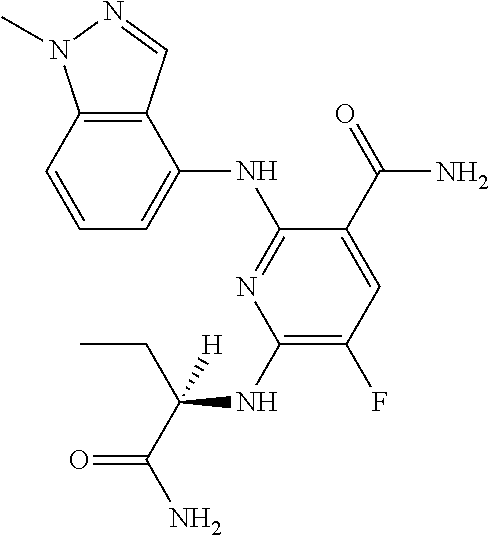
C1(NC(CC)(C(=O)N)[H])=C(F)C=C(C(=O)N)C(NC2=CC=CC3=C2C=NN3C)=N1
